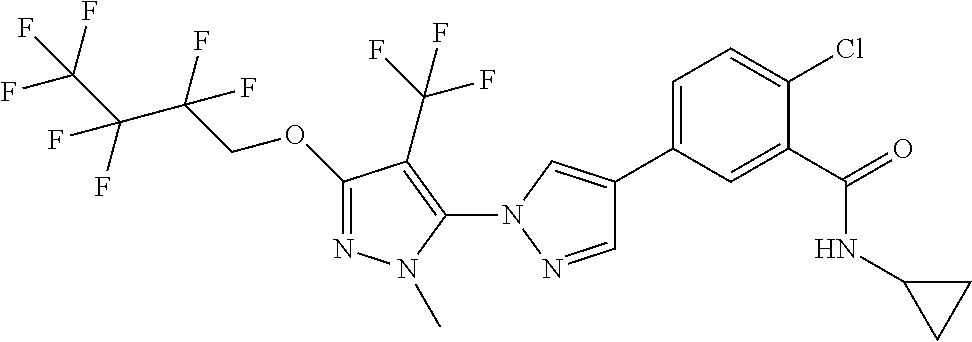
C1=C(C2=CN(C3=C(C(F)(F)F)C(OCC(C(C(F)(F)F)(F)F)(F)F)=NN3C)N=C2)C=C(C(=O)NC2CC2)C(Cl)=C1
